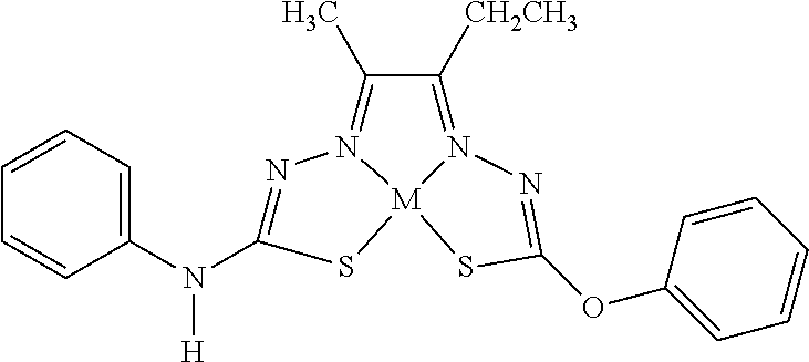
N1=C(N(C2=CC=CC=C2)[H])S[M]23N1=C(C)C([CH2CH3])=N2N=C(OC1=CC=CC=C1)S3
